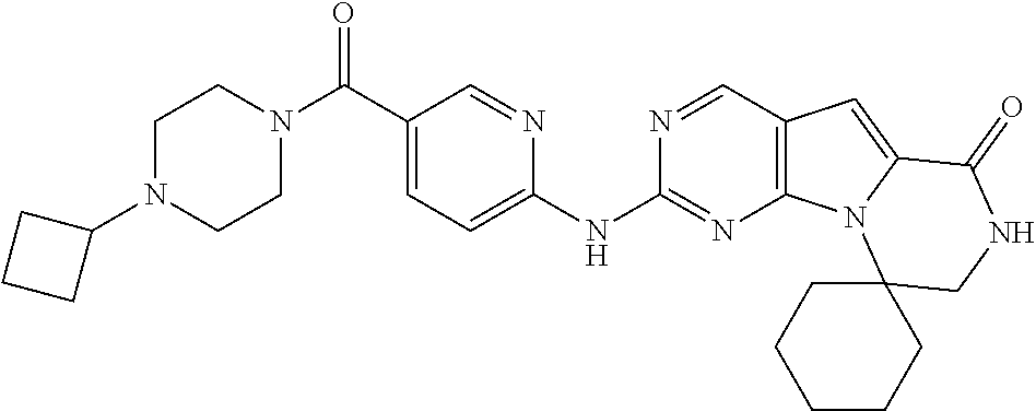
C(C1=CC=C(NC2=NC3=C(C=N2)C=C2N3C3(CNC2=O)CCCCC3)N=C1)(=O)N1CCN(C2CCC2)CC1
